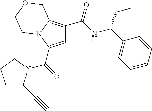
C1=C(C(=O)N2C(C#C)CCC2)N2C(=C1C(NC(C1=CC=CC=C1)CC)=O)COCC2
